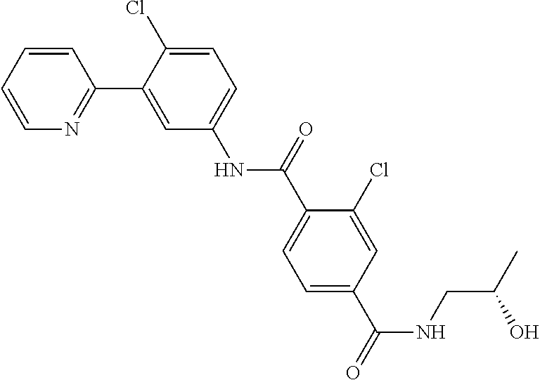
C1=CN=C(C2=CC(NC(C3=CC=C(C(NCC(C)O)=O)C=C3Cl)=O)=CC=C2Cl)C=C1
